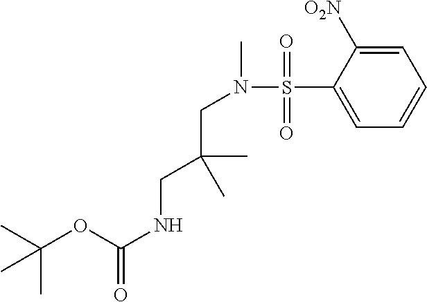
CC(C)(OC(NCC(CN(C)S(=O)(C1=CC=CC=C1[O2N])=O)(C)C)=O)C
